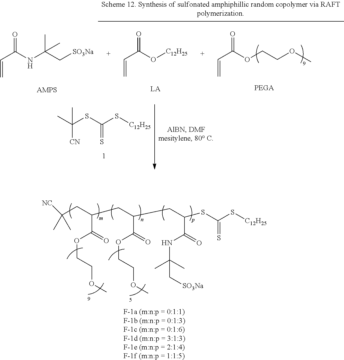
[F-1a (m:n:p = 0:1:1)F-1b (m:n:p = 0:1:3)F-1c (m:n:p = 0:1:6)F-1d (m:n:p = 3:1:3)F-1e (m:n:p = 2:1:4)F-1f (m:n:p = 1:1:5)].C(CC(C(=O)OCCOC)CC(C(=O)OCCOC)CC(SC(=S)S[C12H25])C(=O)NC(C)(C)C[SO3Na])([NC])(C)C.C=CC(O[C12H25])=O.C=CC(OCCOC)=O.S=C(S[C12H25])SC(C)([CN])C.C=CC(NC(C[SO3Na])(C)C)=O.[AMPS]
